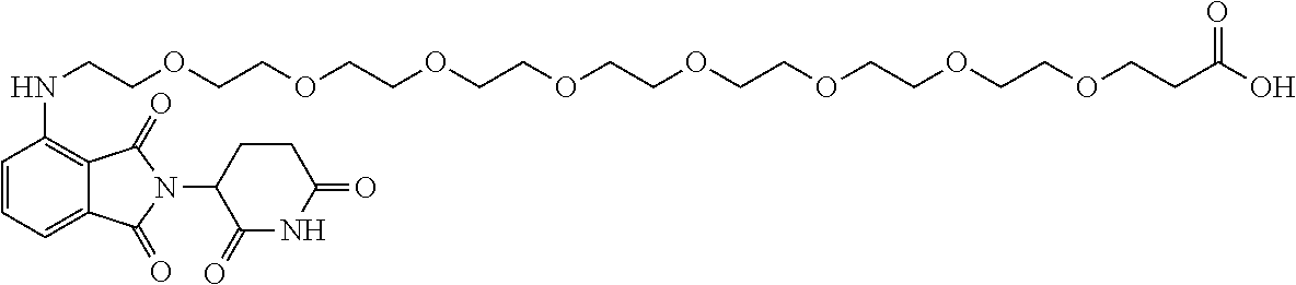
N1C(=O)C(N2C(=O)C3=C(NCCOCCOCCOCCOCCOCCOCCOCCOCCC(O)=O)C=CC=C3C2=O)CCC1=O
